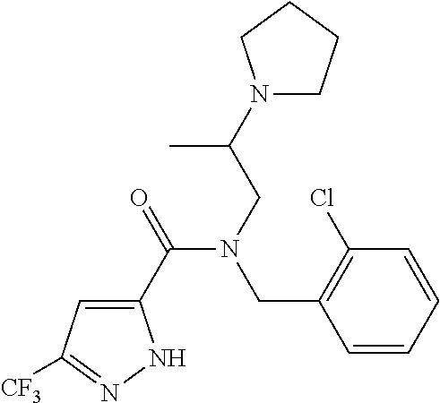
C1(C(=O)N(CC(N2CCCC2)C)CC2=C(Cl)C=CC=C2)=CC([CF3])=NN1
